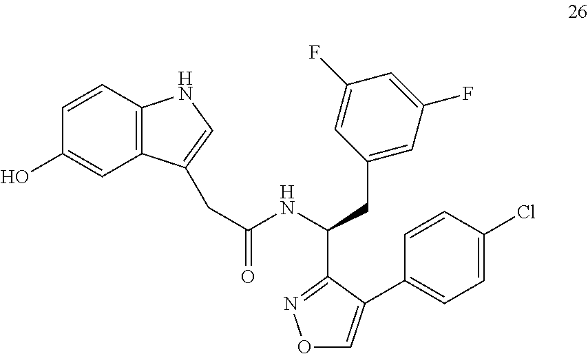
C12=C(C=CC(O)=C1)NC=C2CC(NC(CC1=CC(F)=CC(F)=C1)C1=NOC=C1C1=CC=C(Cl)C=C1)=O
